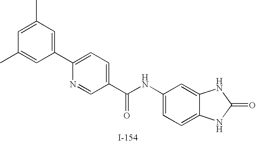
C1=C(C)C=C(C2=CC=C(C(NC3=CC=C4C(=C3)NC(=O)N4)=O)C=N2)C=C1C
